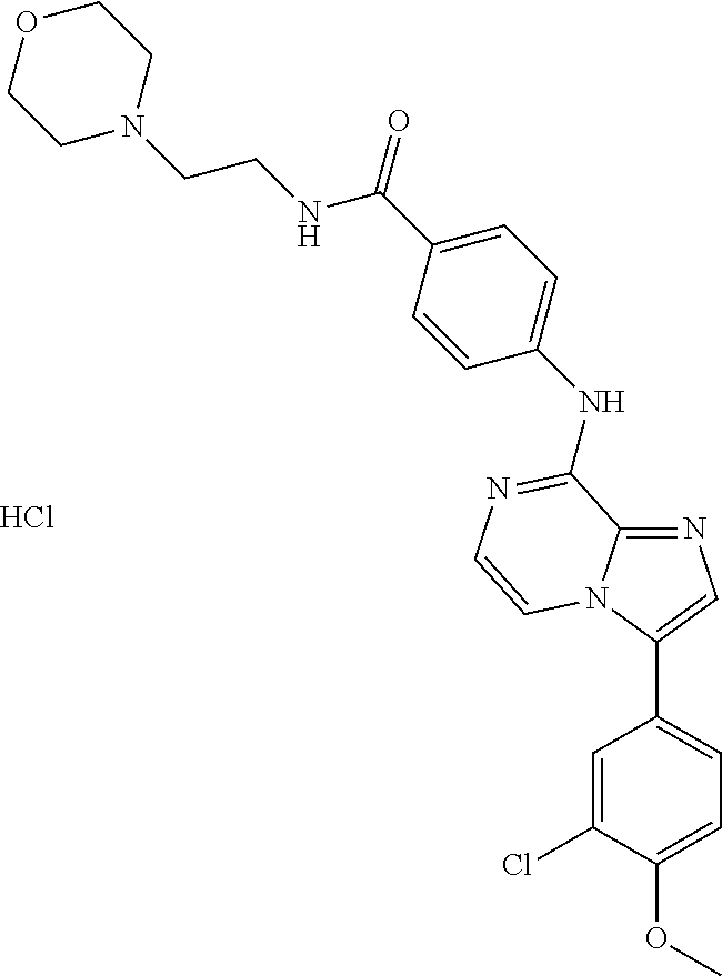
C1(NC2=NC=CN3C(C4=CC=C(OC)C(Cl)=C4)=CN=C32)=CC=C(C(NCCN2CCOCC2)=O)C=C1.Cl
